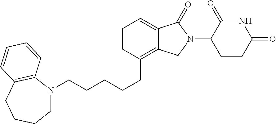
N1(CCCCCC2=C3C(=CC=C2)C(=O)N(C2C(=O)NC(=O)CC2)C3)CCCCC2=C1C=CC=C2
